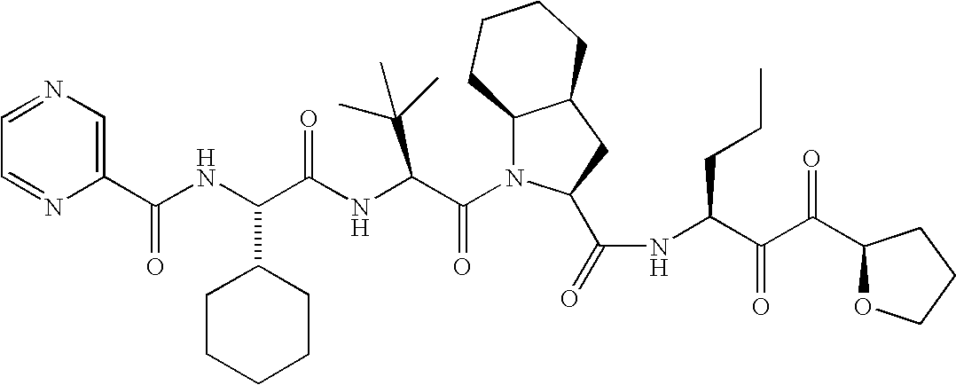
C1(C(NC(C(NC(C(N2C3C(CC2C(=O)NC(C(C(C2OCCC2)=O)=O)CCC)CCCC3)=O)C(C)(C)C)=O)C2CCCCC2)=O)=CN=CC=N1
